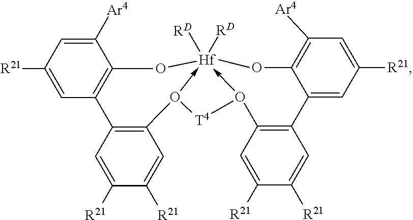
C1=C([Ar4])C2=C(C=C1[R21])C1=C(C=C([R21])C([R21])=C1)O1->[Hf]3([RD])([RD])(-O(C4=C(C5=CC([R21])=CC([Ar4])=C5O3)C=C([R21])C([R21])=C4)[T4]1)O2
